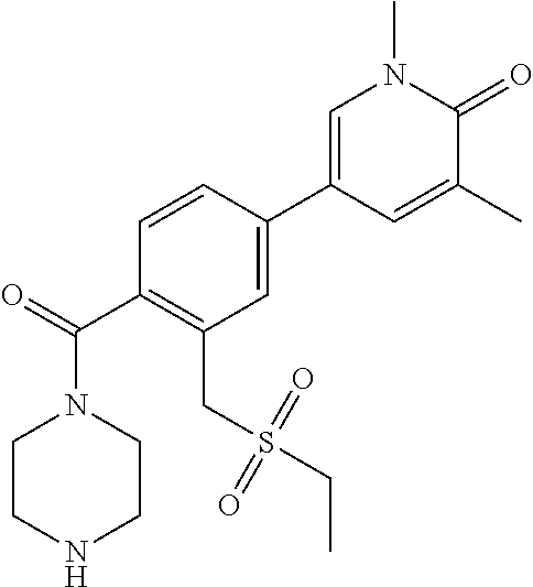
C1(C(N2CCNCC2)=O)=C(CS(CC)(=O)=O)C=C(C2=CN(C)C(=O)C(C)=C2)C=C1
